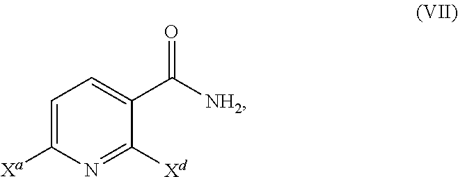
C1=C([Xa])N=C([Xd])C(C([NH2])=O)=C1
